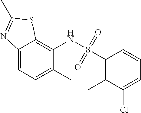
C12=CC=C(C)C(NS(=O)(=O)C3=C(C)C(Cl)=CC=C3)=C1SC(C)=N2
